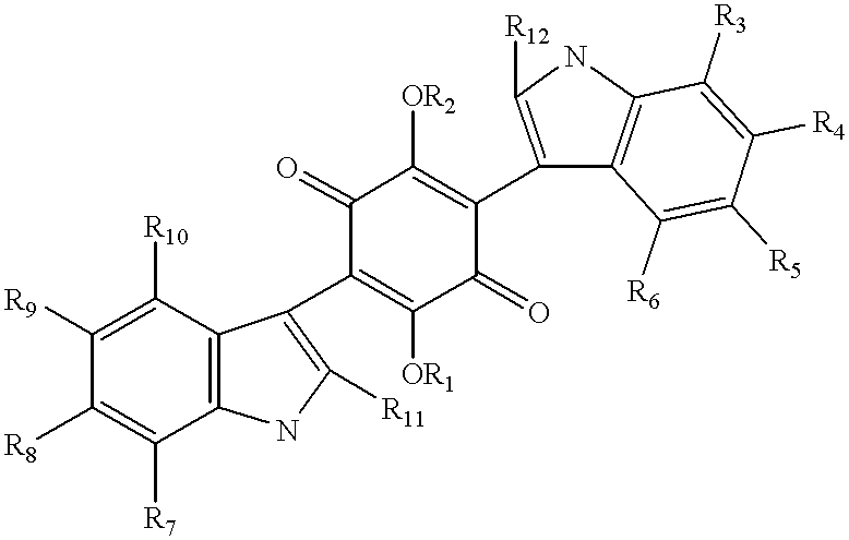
C1([R9])=C([R10])C2=C(C([R7])=C1[R8])NC([R11])=C2C1=C([OR1])C(=O)C(C2=C([R12])NC3=C2C([R6])=C([R5])C([R4])=C3[R3])=C([OR2])C1=O
